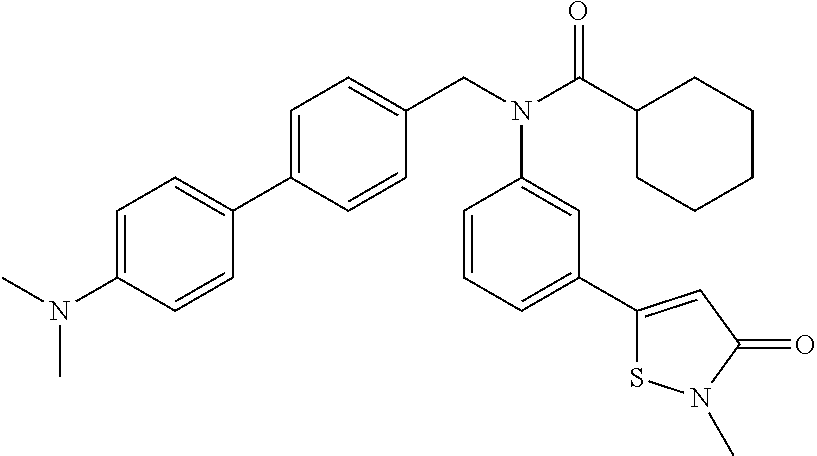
C1=C(C2=CC=C(N(C)C)C=C2)C=CC(CN(C(C2CCCCC2)=O)C2=CC(C3=CC(=O)N(C)S3)=CC=C2)=C1
